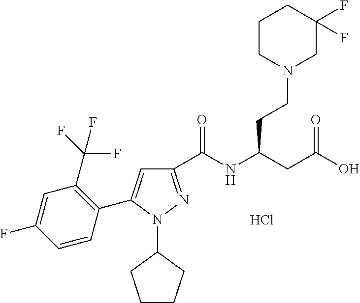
C1(C(NC(CC(O)=O)CCN2CC(F)(F)CCC2)=O)=NN(C2CCCC2)C(C2=C(C(F)(F)F)C=C(F)C=C2)=C1.Cl
